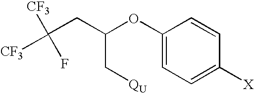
C([CF3])([CF3])(F)CC(OC1=CC=C([X])C=C1)C[QU]
